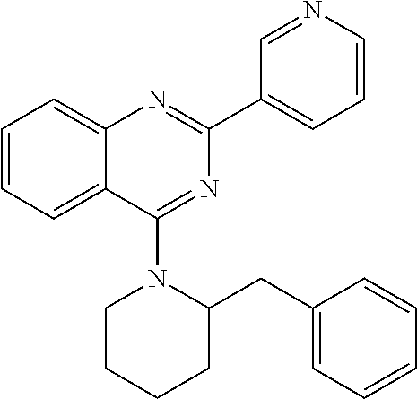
C1=CC=C2C(=C1)N=C(C1=CC=CN=C1)N=C2N1CCCCC1CC1=CC=CC=C1
